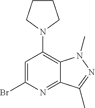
C1=C(Br)N=C2C(=C1N1CCCC1)N(C)N=C2C
